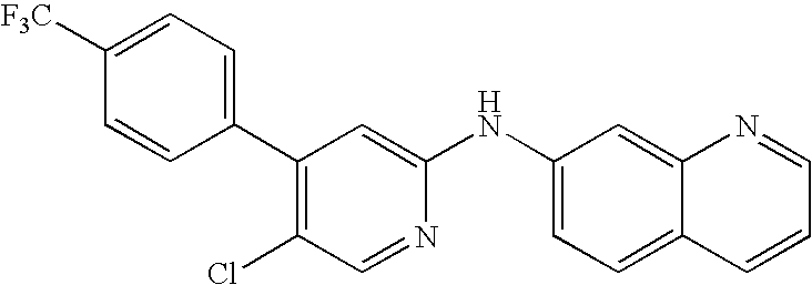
C1([F3C])=CC=C(C2=C(Cl)C=NC(NC3=CC=C4C(=C3)N=CC=C4)=C2)C=C1
